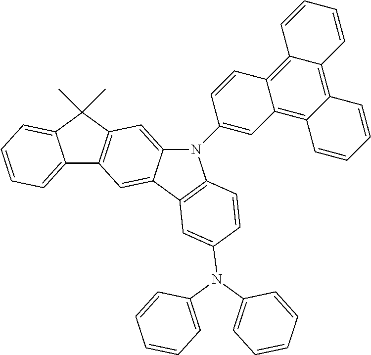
C12=CC=CC=C1C(C)(C)C1=C2C=C2C(=C1)N(C1=CC3=C4C(=C5C(=C3C=C1)C=CC=C5)C=CC=C4)C1=C2C=C(N(C2=CC=CC=C2)C2=CC=CC=C2)C=C1
